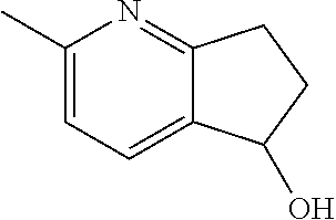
C1(C)=CC=C2C(=N1)CCC2O
